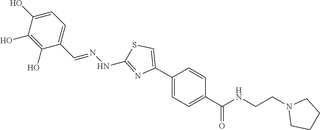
C1(C2=CSC(NN=CC3=CC=C(O)C(O)=C3O)=N2)=CC=C(C(NCCN2CCCC2)=O)C=C1
